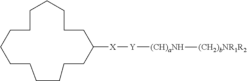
C1CCCCC([X][Y][(CH)aNH][(CH2)bNR1R2])CCCCCCCCC1
